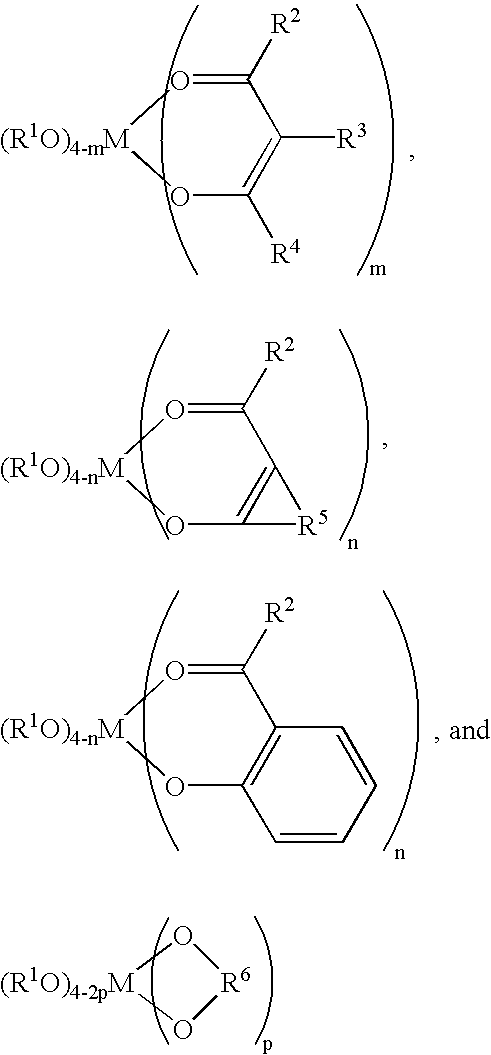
[R6]1O[(R1O)4-2pM]O1.C1([R2])=O[(R1O)4-mM]OC([R4])=C1[R3].C1([R2])=O[(R1O)4-nM]OC2=C1[R5]2.C1([R2])=O[(R1O)4-nM]OC2=C1C=CC=C2
